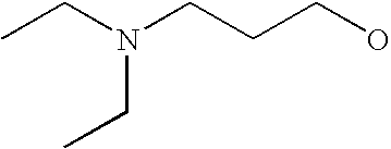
C(CCO)N(CC)CC
